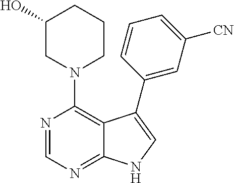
N1(C2=C3C(=NC=N2)NC=C3C2=CC([CN])=CC=C2)CCCC(O)C1
